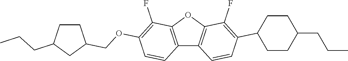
C12=C(OC3=C1C=CC(C1CCC(CCC)CC1)=C3F)C(F)=C(OCC1CCC(CCC)C1)C=C2
